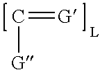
C(=[G])[G]
